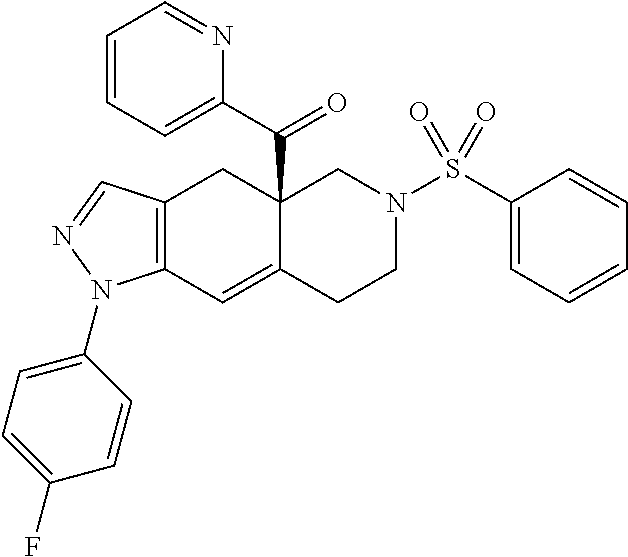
C12(C(=O)C3=CC=CC=N3)C(=CC3=C(C1)C=NN3C1=CC=C(F)C=C1)CCN(S(C1=CC=CC=C1)(=O)=O)C2
